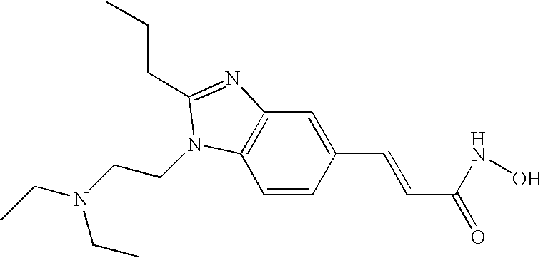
C1=CC(C=CC(=O)NO)=CC2=C1N(CCN(CC)CC)C(CCC)=N2
